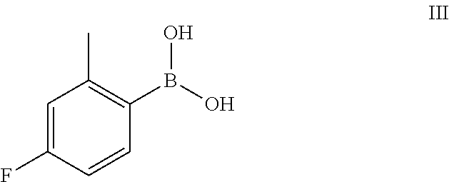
C1=C(F)C=CC(B(O)O)=C1C
